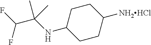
C1C(NC(C(F)F)(C)C)CCC([NH2HCl])C1
